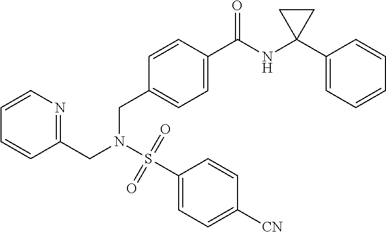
C1=CN=C(CN(S(C2=CC=C([CN])C=C2)(=O)=O)CC2=CC=C(C(NC3(C4=CC=CC=C4)CC3)=O)C=C2)C=C1
